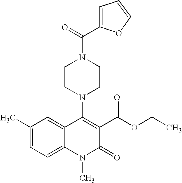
C1(C)=CC=C2C(=C1)C(N1CCN(C(=O)C3=CC=CO3)CC1)=C(C(OCC)=O)C(=O)N2C
